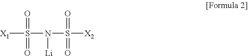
[X1]S(=O)(N([Li])S(=O)([X2])=O)=O
